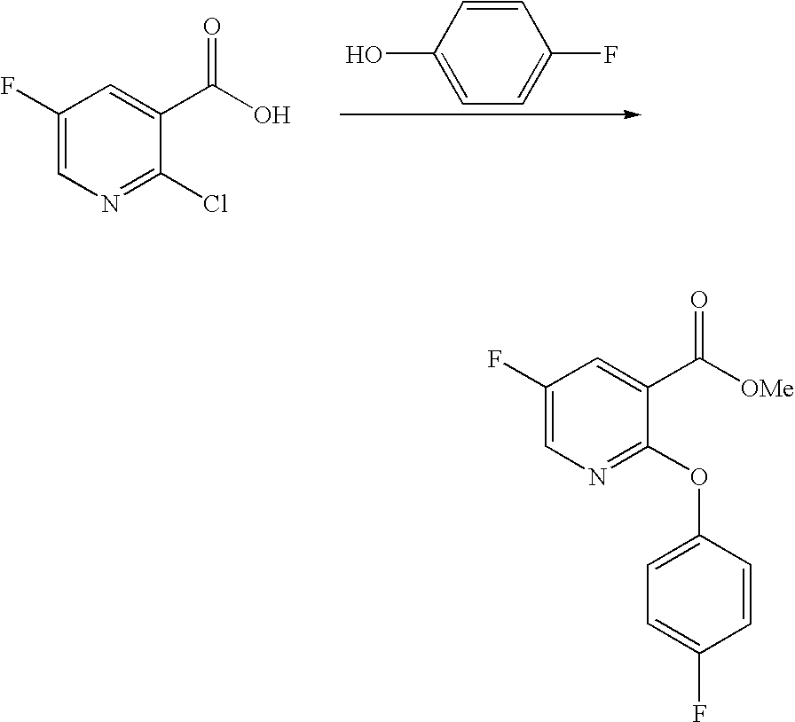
C1=CC(O)=CC=C1F.C1(F)=CN=C(Cl)C(C(O)=O)=C1.C1(F)=CN=C(OC2=CC=C(F)C=C2)C(C([OMe])=O)=C1
